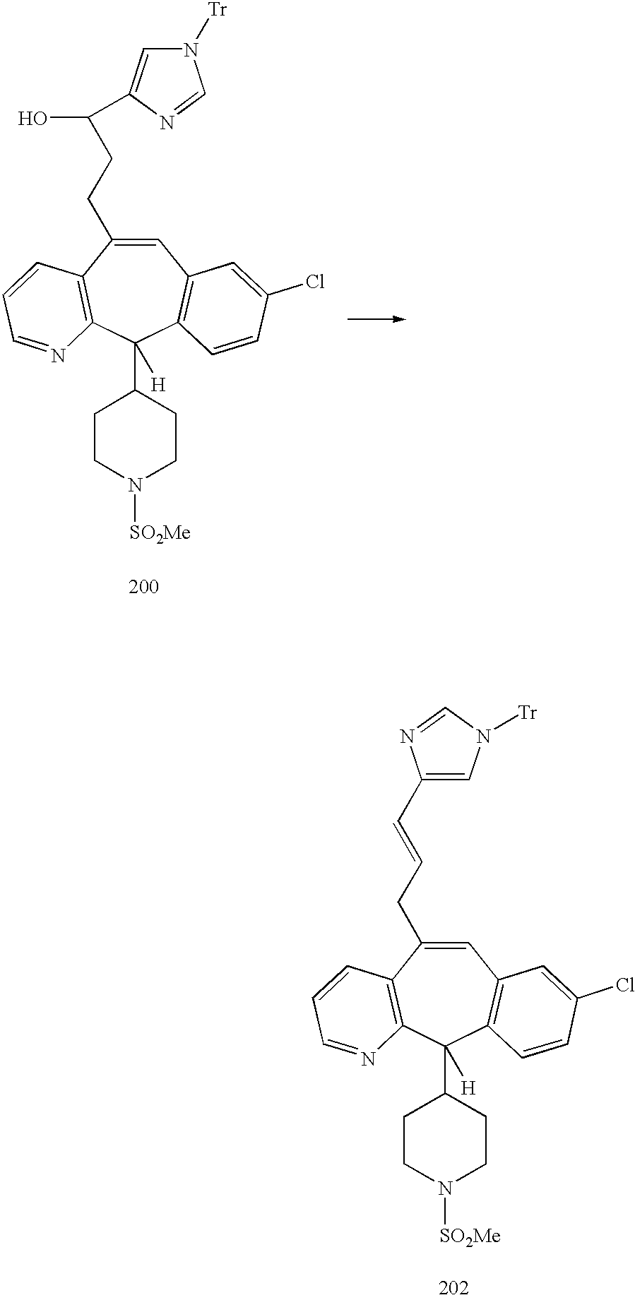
C1=C(CCC(C2=CN([Tr])C=N2)O)C2=C(C(C3CCN([SO2Me])CC3)([H])C3=C1C=C(Cl)C=C3)N=CC=C2.C1=C(CC=CC2=CN([Tr])C=N2)C2=C(C(C3CCN([SO2Me])CC3)([H])C3=C1C=C(Cl)C=C3)N=CC=C2
